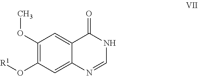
C1=NC2=CC(O[R1])=C(OC)C=C2C(=O)N1
